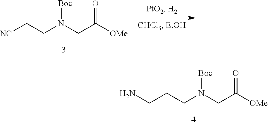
[NC]CCN([Boc])CC(=O)[OMe].C(CCN([Boc])CC(=O)[OMe])N
